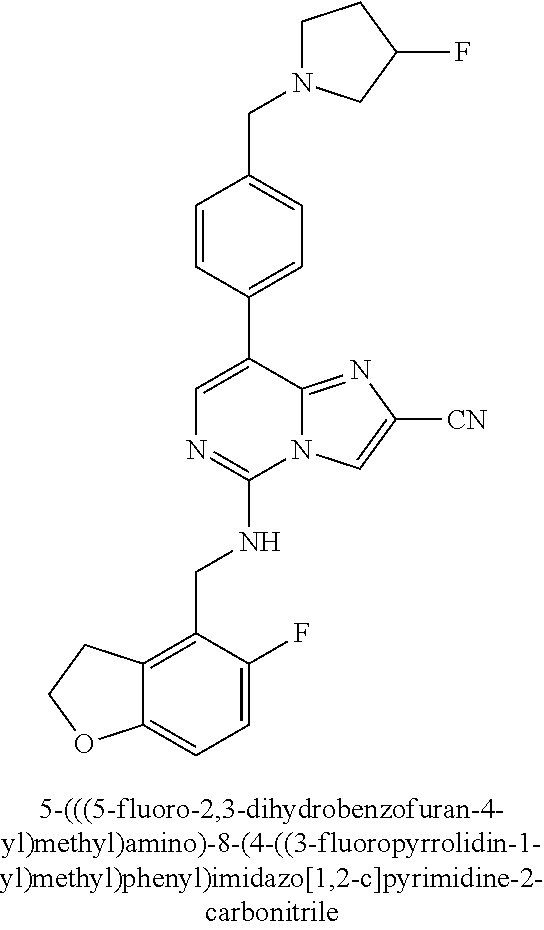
C12=CC=C(F)C(CNC3=NC=C(C4=CC=C(CN5CCC(F)C5)C=C4)C4=NC([CN])=CN34)=C1CCO2
